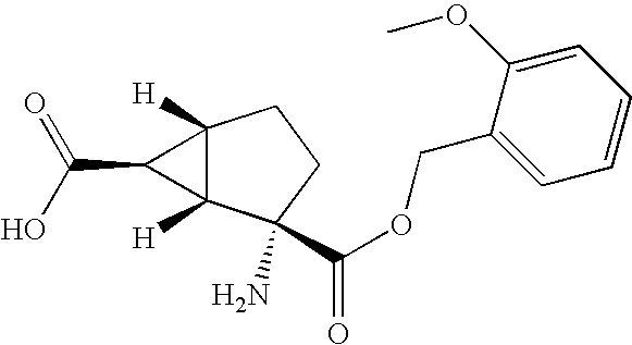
C12([H])C([H])(C(N)(C(OCC3=CC=CC=C3OC)=O)CC1)C2C(O)=O
